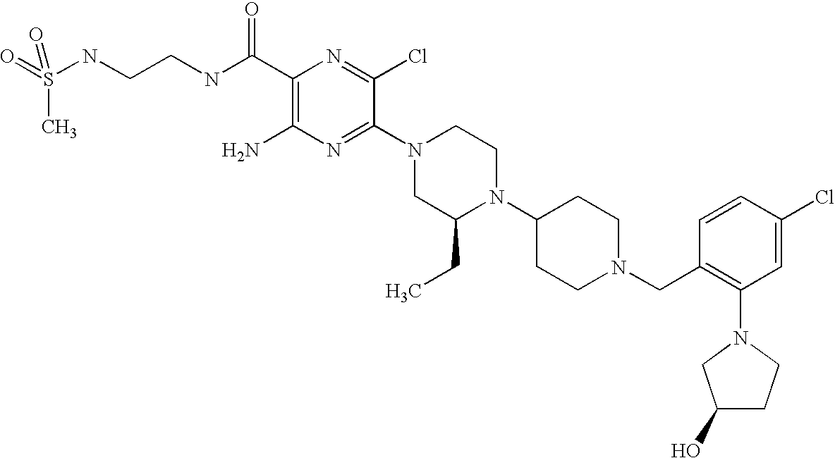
C1(C(NCCNS(=O)(=O)C)=O)=C(N)N=C(N2CC(CC)N(C3CCN(CC4=C(N5CC(O)CC5)C=C(Cl)C=C4)CC3)CC2)C(Cl)=N1
